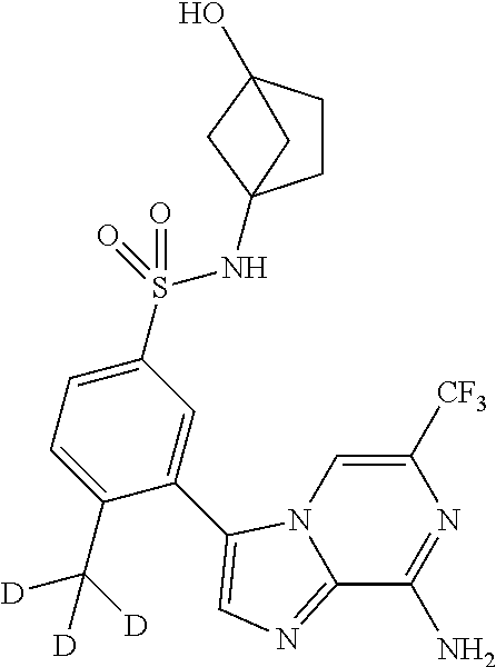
C12=NC=C(C3=CC(S(=O)(=O)NC45CCC(O)(C4)C5)=CC=C3C([D])([D])[D])N1C=C([CF3])N=C2N
